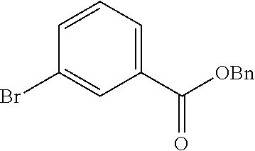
C1(C([OBn])=O)=CC=CC(Br)=C1
